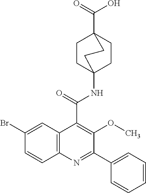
C12=C(C=C(Br)C=C1)C(C(=O)NC13CCC(C(=O)O)(CC1)CC3)=C(OC)C(C1=CC=CC=C1)=N2
